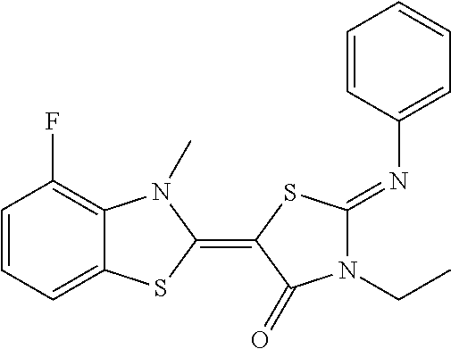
C1=CC=C2C(=C1F)N(C)C(=C1SC(=NC3=CC=CC=C3)N(CC)C1=O)S2
